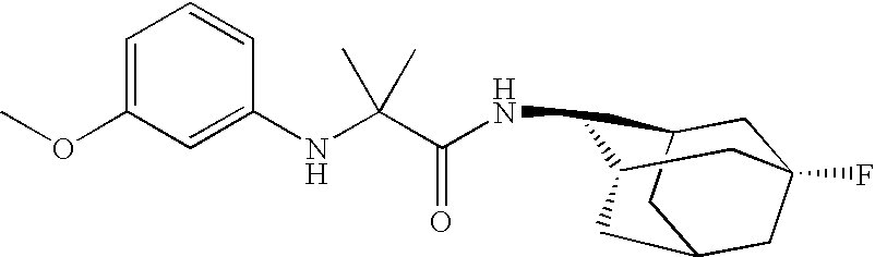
N(C1C2CC3(F)CC(CC1C3)C2)C(C(NC1=CC(OC)=CC=C1)(C)C)=O
